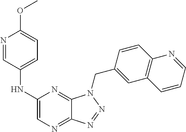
C1(NC2=CC=C(OC)N=C2)=CN=C2C(=N1)N(CC1=CC3=C(C=C1)N=CC=C3)N=N2
